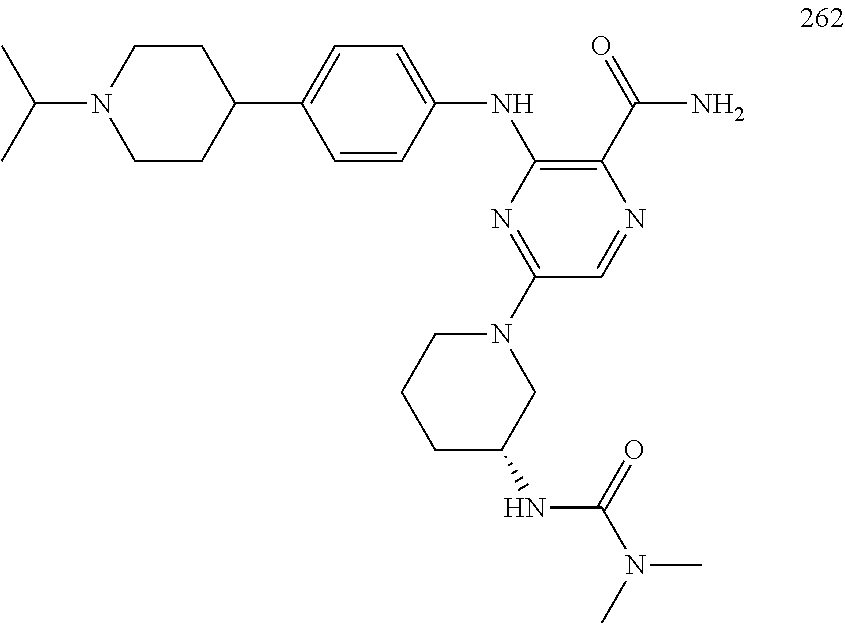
C1CC(C2=CC=C(NC3=C(C(=O)N)N=CC(N4CCCC(NC(N(C)C)=O)C4)=N3)C=C2)CCN1C(C)C
